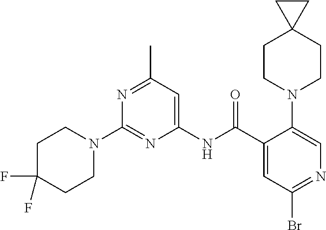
C1(NC(C2=CC(Br)=NC=C2N2CCC3(CC2)CC3)=O)=CC(C)=NC(N2CCC(F)(F)CC2)=N1
